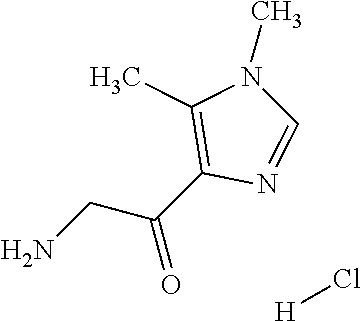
C1=NC(C(CN)=O)=C(C)N1C.[H]Cl
